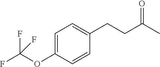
C1=C(OC(F)(F)F)C=CC(CCC(=O)C)=C1
